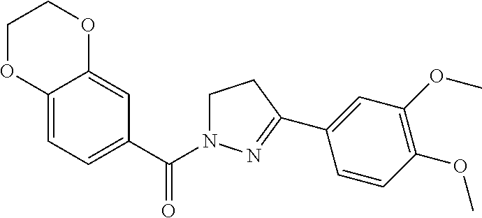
C12=CC=C(C(=O)N3CCC(C4=CC(OC)=C(OC)C=C4)=N3)C=C1OCCO2
